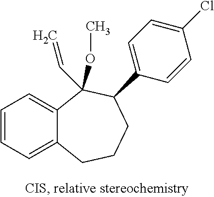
C1=CC=C2C(=C1)C(C=C)(OC)C(C1=CC=C(Cl)C=C1)CCC2
